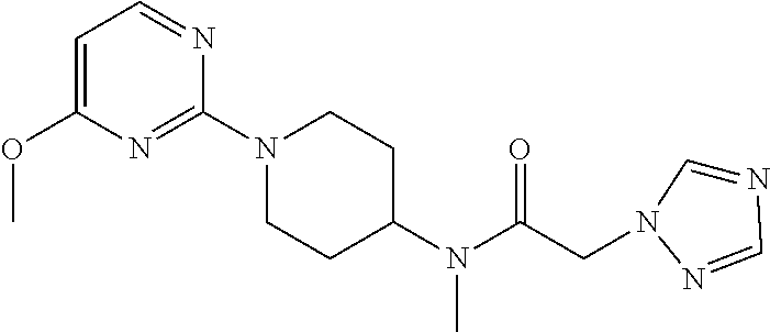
C1=C(OC)N=C(N2CCC(N(C(CN3C=NC=N3)=O)C)CC2)N=C1
